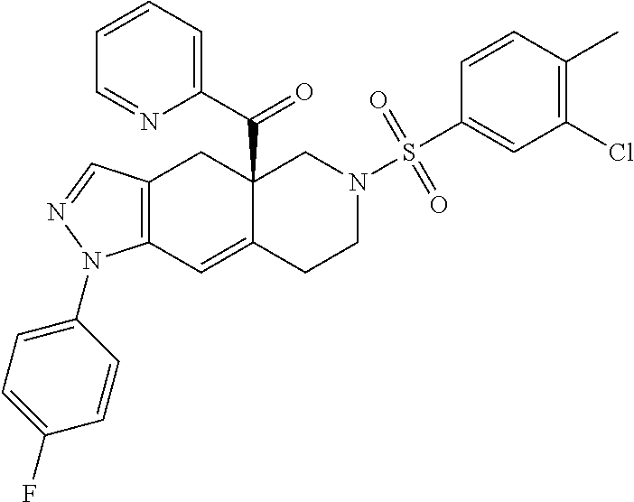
C12(C(C3=CC=CC=N3)=O)C(=CC3=C(C1)C=NN3C1=CC=C(F)C=C1)CCN(S(C1=CC(Cl)=C(C)C=C1)(=O)=O)C2
